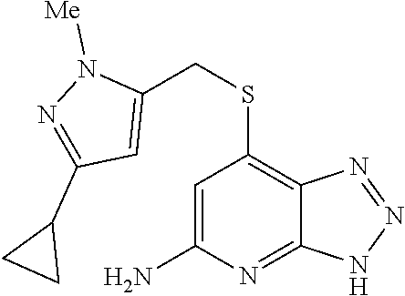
C1=C(N)N=C2C(=C1SCC1=CC(C3CC3)=NN1[Me])N=NN2
